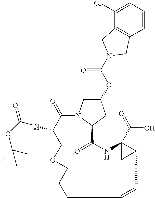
C1(=O)C(NC(=O)OC(C)(C)C)COCCCC=CC2C(C(=O)O)(NC(=O)C3N1CC(OC(N1CC4=C(C=CC=C4Cl)C1)=O)C3)C2
